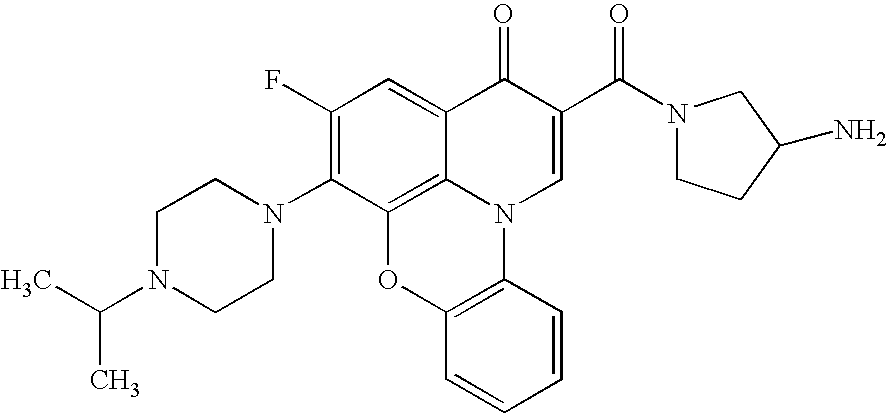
C1(F)=C(N2CCN(C(C)C)CC2)C2=C3C(=C1)C(=O)C(C(N1CCC(N)C1)=O)=CN3C1=C(O2)C=CC=C1
